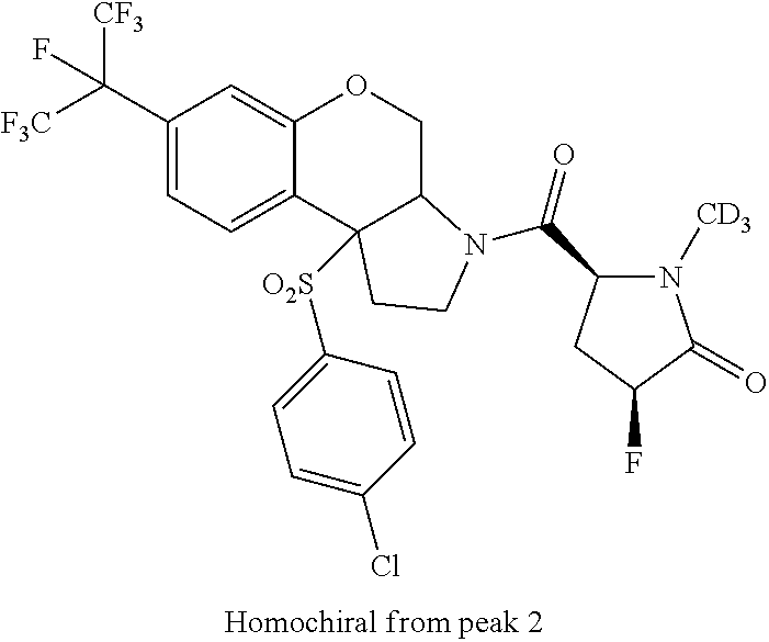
[F3C]C(C1=CC=C2C(=C1)OCC1C2([O2S]C2=CC=C(Cl)C=C2)CCN1C(C1N([CD3])C(=O)C(F)C1)=O)([CF3])F
